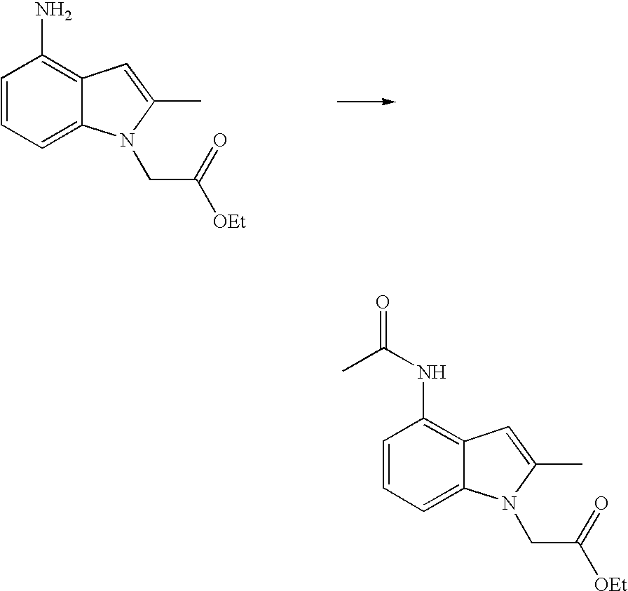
C1=CC=C2C(=C1N)C=C(C)N2CC([OEt])=O.C1=CC=C2C(=C1NC(=O)C)C=C(C)N2CC([OEt])=O
